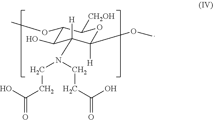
C1(OC)C(O)C([H])(N(CCC(O)=O)CCC(=O)O)C([H])(OC)OC1[CH2OH]
